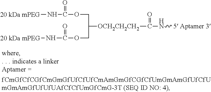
[20 kDa mPEG]NC(OCC(COC(N[20 kDa mPEG])=O)[OCH2CH2CH2]C(N[5 Aptamer 3])=O)=O
